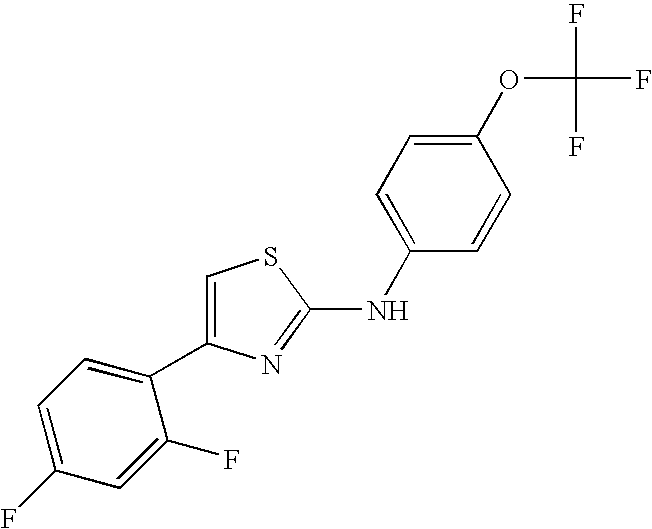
C1=C(NC2=NC(C3=CC=C(F)C=C3F)=CS2)C=CC(OC(F)(F)F)=C1
